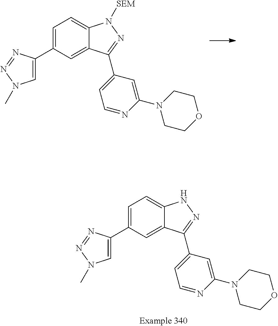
C1(C2=CN(C)N=N2)=CC=C2C(=C1)C(C1=CC=NC(N3CCOCC3)=C1)=NN2[SEM].C1(C2=CN(C)N=N2)=CC=C2C(=C1)C(C1=CC=NC(N3CCOCC3)=C1)=NN2
